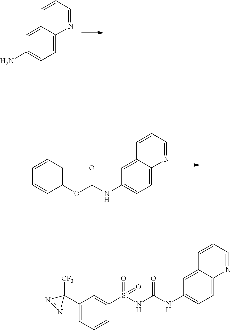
C1=C2C(=CC(N)=C1)C=CC=N2.C1(OC(NC2=CC=C3C(=C2)C=CC=N3)=O)=CC=CC=C1.S(NC(NC1=CC=C2C(=C1)C=CC=N2)=O)(C1=CC(C2([CF3])N=N2)=CC=C1)(=O)=O
